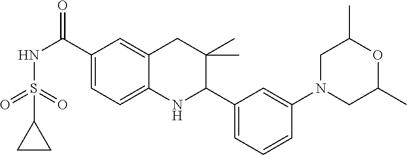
C1(C(NS(=O)(=O)C2CC2)=O)=CC=C2C(=C1)CC(C)(C)C(C1=CC=CC(N3CC(C)OC(C)C3)=C1)N2
